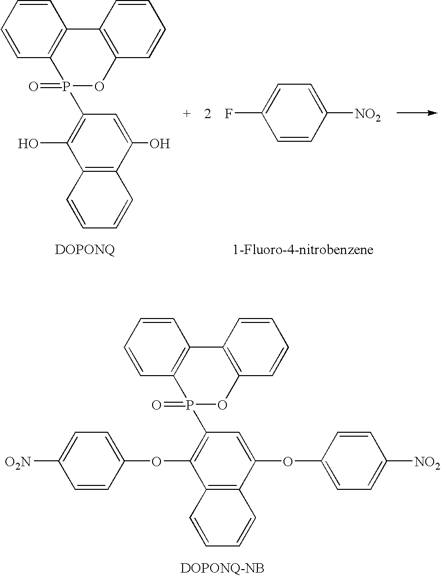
C1=CC2=C(C=C1)C1=C(OP2(=O)C2=C(O)C3=C(C(O)=C2)C=CC=C3)C=CC=C1.C1=CC([NO2])=CC=C1F.C1=CC2=C(C=C1)C1=C(OP2(=O)C2=C(OC3=CC=C([O2N])C=C3)C3=C(C(OC4=CC=C([NO2])C=C4)=C2)C=CC=C3)C=CC=C1
